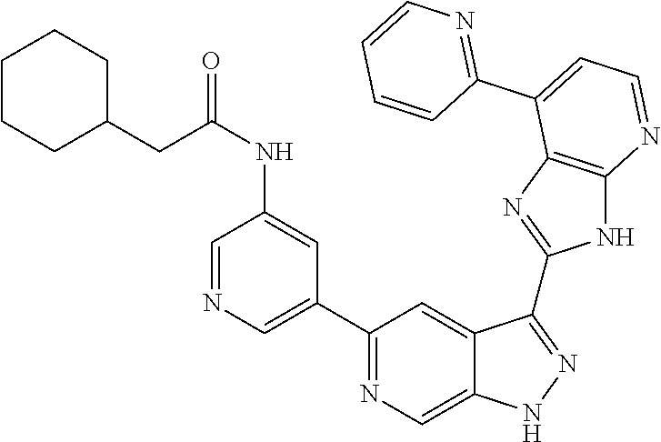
C1(C2=NC=C3C(=C2)C(C2=NC4=C(N2)N=CC=C4C2=NC=CC=C2)=NN3)=CN=CC(NC(=O)CC2CCCCC2)=C1
